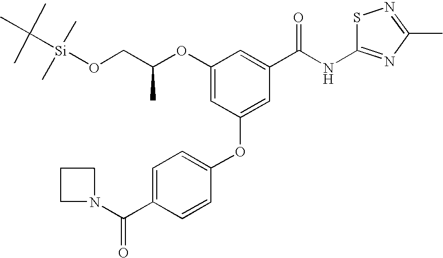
O(C1=CC(OC2=CC=C(C(N3CCC3)=O)C=C2)=CC(C(NC2=NC(C)=NS2)=O)=C1)C(CO[Si](C(C)(C)C)(C)C)C
